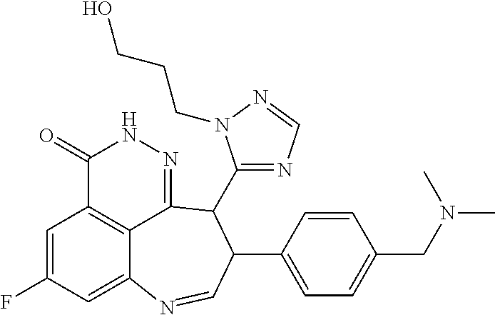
C1=C(F)C=C2C3=C1C(=O)NN=C3C(C1=NC=NN1CCCO)C(C1=CC=C(CN(C)C)C=C1)C=N2
